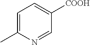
C1=C(C)N=CC([COOH])=C1
